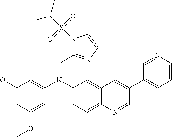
C1=C2C(=CC(N(CC3=NC=CN3S(N(C)C)(=O)=O)C3=CC(OC)=CC(OC)=C3)=C1)C=C(C1=CC=CN=C1)C=N2
